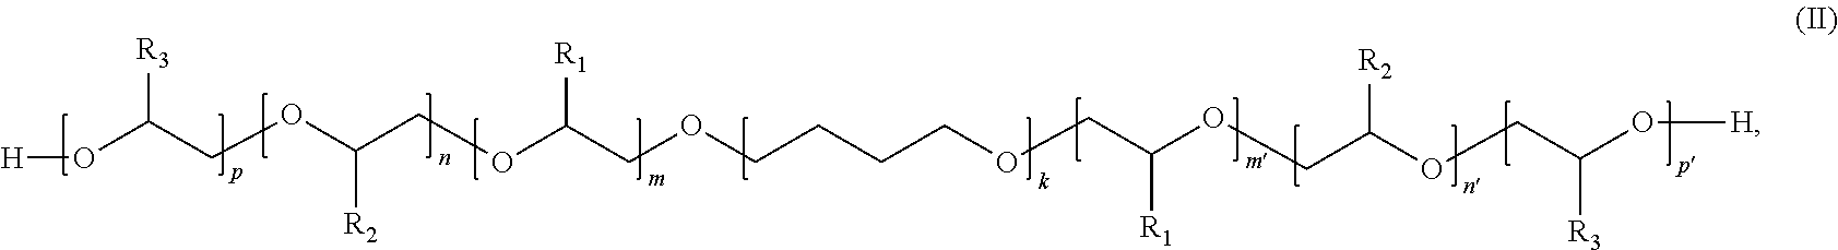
[H]OC(COC(COC(COCCCCOCC(OCC(OCC(O[H])[R3])[R2])[R1])[R1])[R2])[R3]
